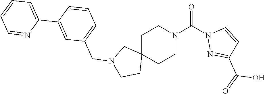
C1C2(CCN(C(=O)N3N=C(C(O)=O)C=C3)C1)CN(CC1=CC=CC(C3=CC=CC=N3)=C1)CC2
